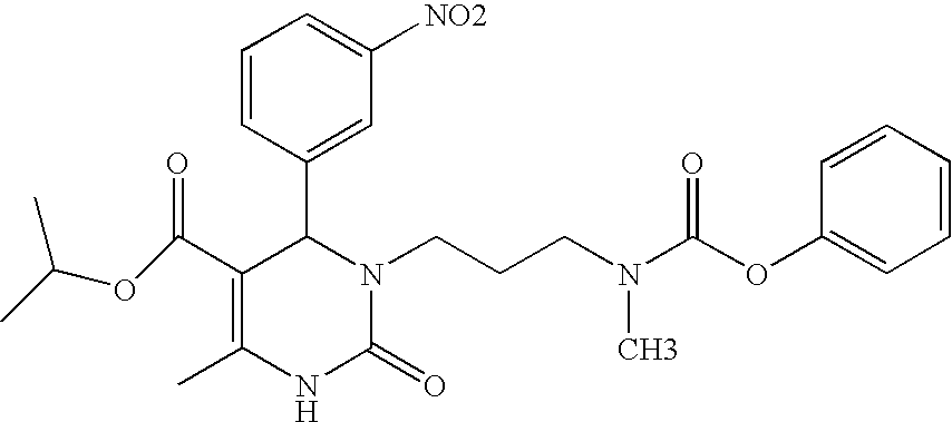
C1(C(OC(C)C)=O)=C(C)NC(=O)N(CCCN(C(OC2=CC=CC=C2)=O)C)C1C1=CC([NO2])=CC=C1
